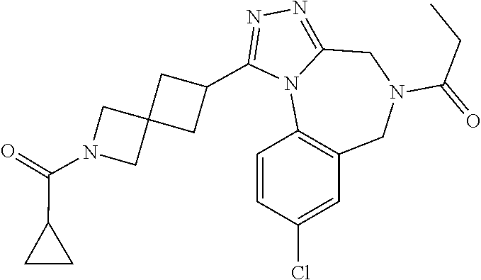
C1=CC(Cl)=CC2=C1N1C(=NN=C1C1CC3(C1)CN(C(=O)C1CC1)C3)CN(C(=O)CC)C2
